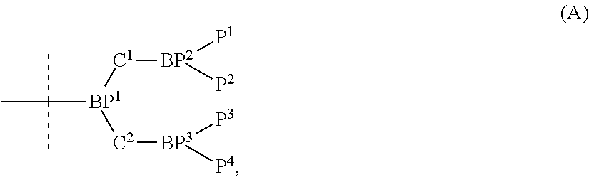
CC([BP1]([C2][BP3]([P3])[P4])[C1][BP2]([P1])[P2])(C)C
